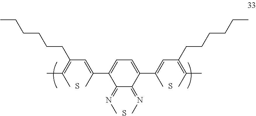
C(C(=C(C)C)CCCCCC)=C(C)C1=CC=C(C(C)=CC(=C(C)C)CCCCCC)C(=NC)C1=NC.S.S.S
